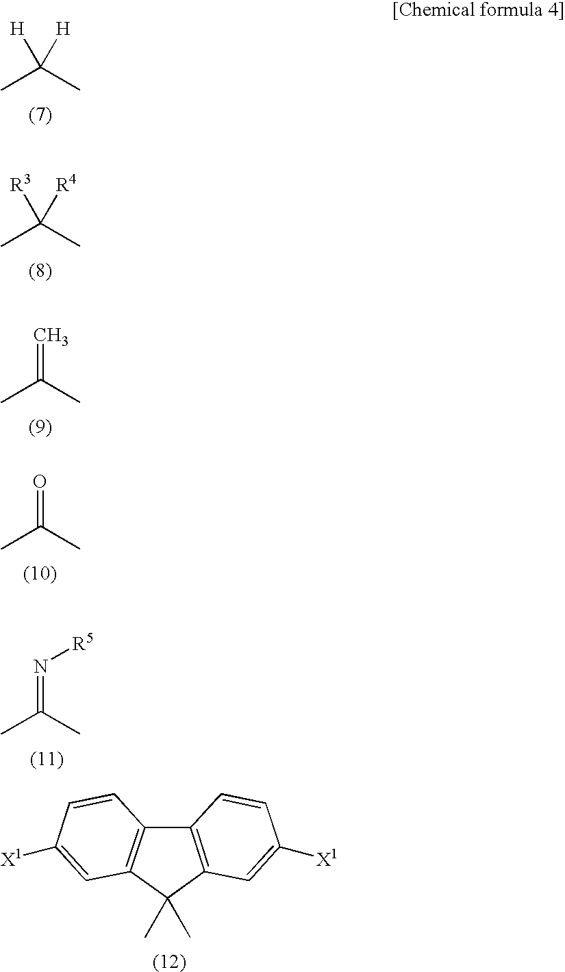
CC(C)([H])[H].CC(C)([R3])[R4].CC(C)=C.CC(C)=O.CC(C)=N[R5].C12=C(C(C)(C)C3=C1C=CC([X1])=C3)C=C([X1])C=C2
